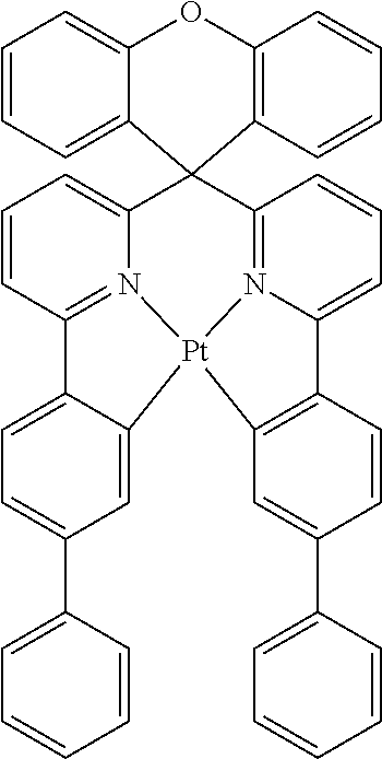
C1=CC2=N3C(=C1)C1(C4=N5C(=CC=C4)C4=C(C=C(C6=CC=CC=C6)C=C4)[Pt]35C3=CC(C4=CC=CC=C4)=CC=C23)C2=C(OC3=CC=CC=C13)C=CC=C2
